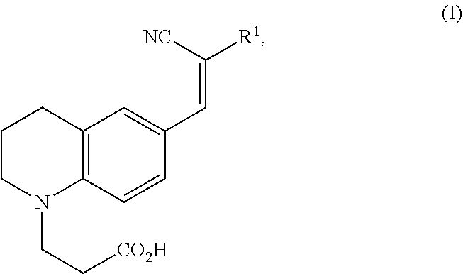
C12=C(N(CC[CO2H])CCC1)C=CC(C=C([R1])[NC])=C2
